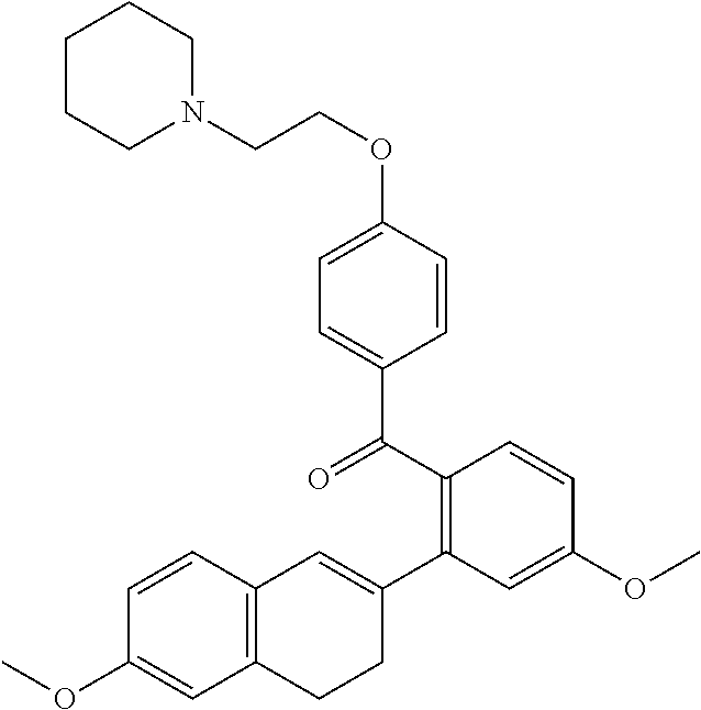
C1CCN(CCOC2=CC=C(C(=O)C3=C(C4=CC5=C(CC4)C=C(OC)C=C5)C=C(OC)C=C3)C=C2)CC1
